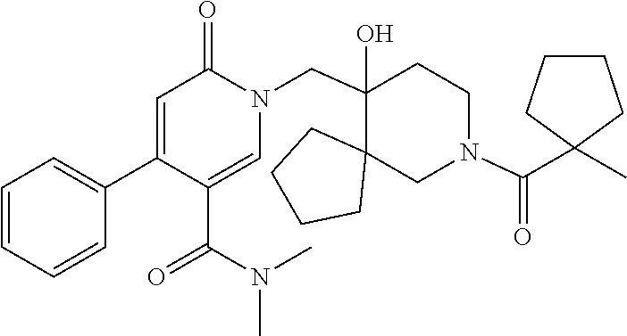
C1(C2=CC=CC=C2)=CC(=O)N(CC2(O)C3(CCCC3)CN(C(C3(C)CCCC3)=O)CC2)C=C1C(N(C)C)=O
